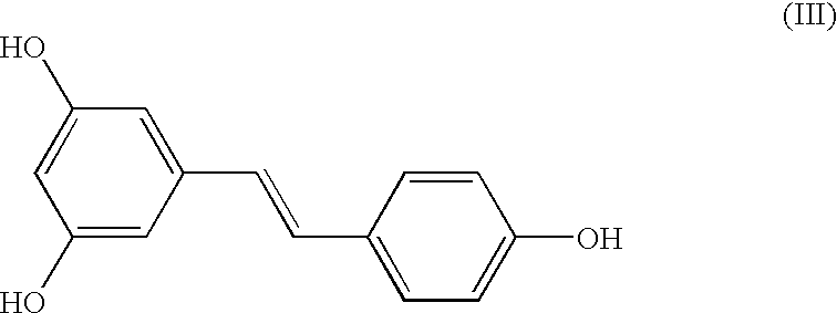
C1(O)=CC(C=CC2=CC=C(O)C=C2)=CC(O)=C1
